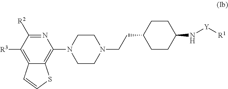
N1=C([R2])C([R3])=C2C(=C1N1CCN(CCC3CCC(N[Y][R1])CC3)CC1)SC=C2
